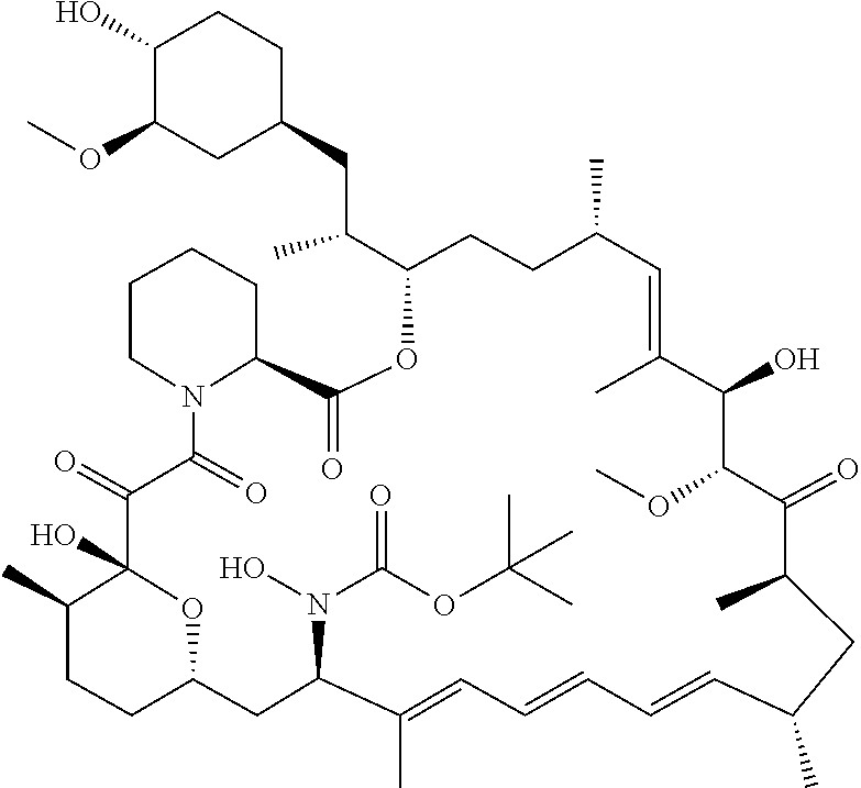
O(C1C(O)C(C)=CC(C)CCC(C(CC2CC(OC)C(O)CC2)C)OC(=O)C2CCCCN2C(=O)C(=O)C2(O)C(C)CCC(CC(N(C(=O)OC(C)(C)C)O)C(C)=CC=CC=CC(C)CC(C)C1=O)O2)C
